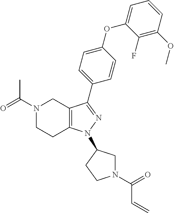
N1(C(=O)C)CCC2=C(C1)C(C1=CC=C(OC3=CC=CC(OC)=C3F)C=C1)=NN2C1CN(C(=O)C=C)CC1
